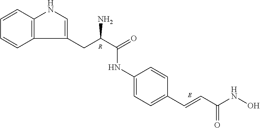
N(C1=CC=C(C=CC(NO)=O)C=C1)C(=O)C(CC1=CNC2=C1C=CC=C2)N.[R]
